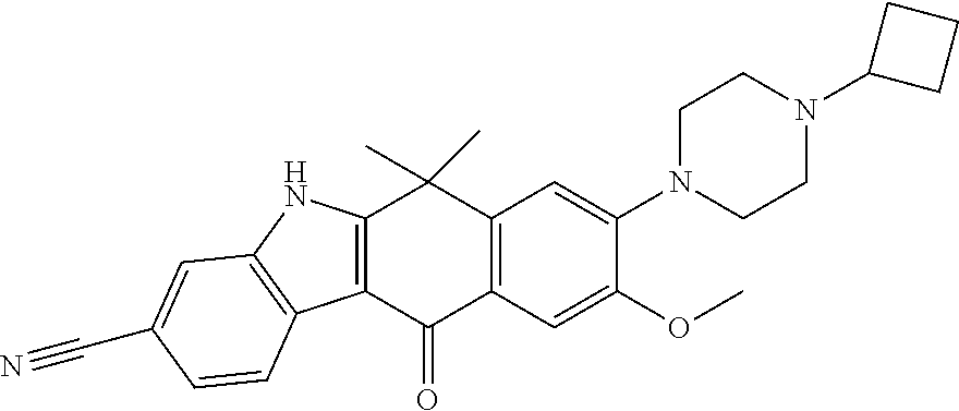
C12=C(C(=O)C3=C(C1(C)C)C=C(N1CCN(C4CCC4)CC1)C(OC)=C3)C1=C(N2)C=C(C#N)C=C1
